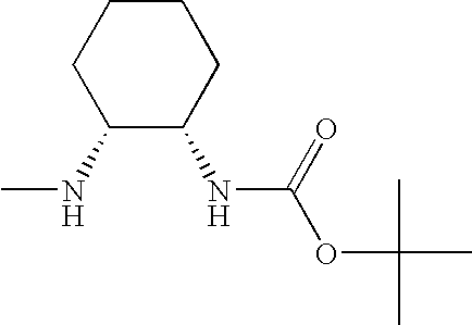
C1C(NC)C(NC(OC(C)(C)C)=O)CCC1
